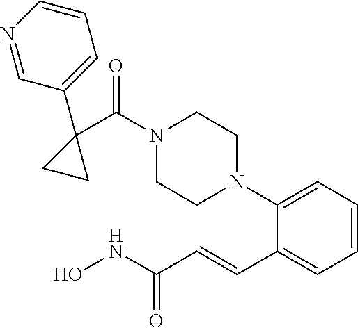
C1=CC=C(N2CCN(C(C3(C4=CC=CN=C4)CC3)=O)CC2)C(C=CC(NO)=O)=C1
